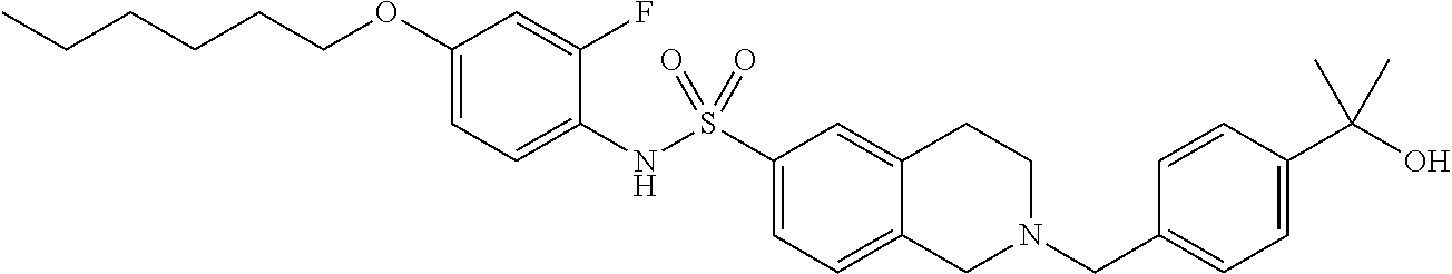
C1(OCCCCCC)=CC=C(NS(C2=CC=C3C(=C2)CCN(CC2=CC=C(C(O)(C)C)C=C2)C3)(=O)=O)C(F)=C1
